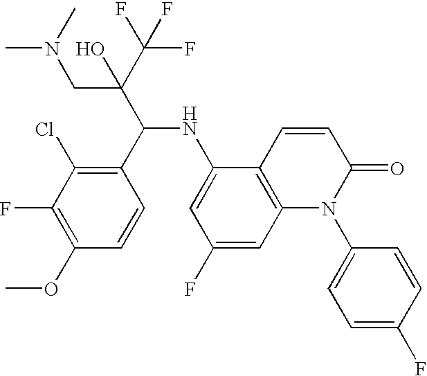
C1(C(C(C(F)(F)F)(CN(C)C)O)NC2=CC(F)=CC3=C2C=CC(=O)N3C2=CC=C(F)C=C2)=C(Cl)C(F)=C(OC)C=C1
